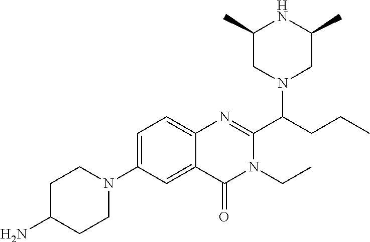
C1=C(N2CCC(N)CC2)C=C2C(=C1)N=C(C(CCC)N1CC(C)NC(C)C1)N(CC)C2=O
